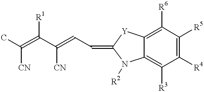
CC(=C(C(=CC=C1[Y]C2=C([R6])C([R5])=C([R4])C([R3])=C2N1[R2])[CN])[R1])[CN]
